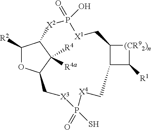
C1([R2])OC2C([R4])([R4a])C1[X2]P(=O)(O)[X1]CC1C(C([R1])[(CR92)n]1)C[X4]P(=O)(S)[X3]C2
